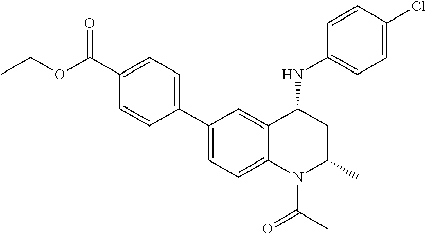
C1(C2=CC=C(C(OCC)=O)C=C2)=CC=C2C(=C1)C(NC1=CC=C(Cl)C=C1)CC(C)N2C(C)=O
